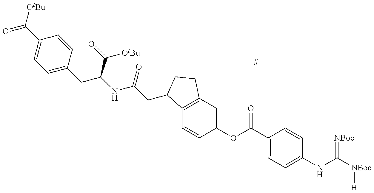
O=C(C1=CC=C(CC(NC(CC2C3=C(C=C(OC(C4=CC=C(NC([NBoc][H])=[NBoc])C=C4)=O)C=C3)CC2)=O)C(=O)[OtBu])C=C1)[OtBu]
